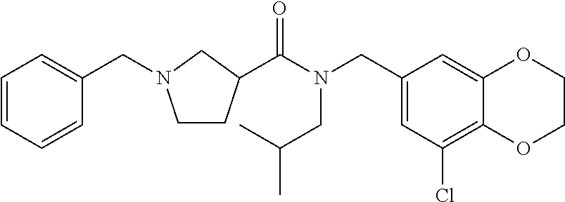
C1(CN(C(=O)C2CCN(CC3=CC=CC=C3)C2)CC(C)C)=CC(Cl)=C2C(=C1)OCCO2
